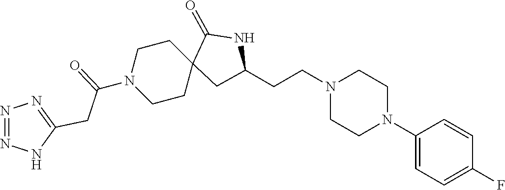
C1(N2CCN(CCC3CC4(CCN(C(CC5=NN=NN5)=O)CC4)C(=O)N3)CC2)=CC=C(F)C=C1
